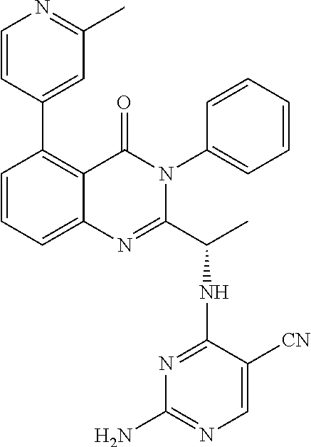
C1(C2=CC(C)=NC=C2)=C2C(=CC=C1)N=C(C(C)NC1=NC(N)=NC=C1[CN])N(C1=CC=CC=C1)C2=O
